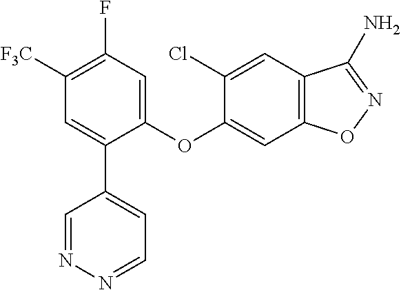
C1([F3C])=C(F)C=C(OC2=CC3=C(C=C2Cl)C(N)=NO3)C(C2=CC=NN=C2)=C1
